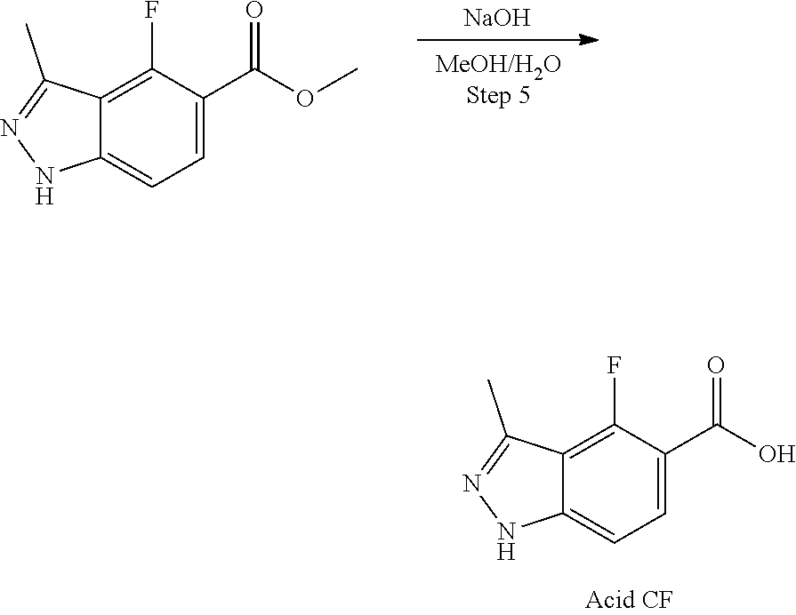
N1=C(C)C2=C(F)C(C(=O)OC)=CC=C2N1.[NaOH].N1=C(C)C2=C(F)C(C(=O)O)=CC=C2N1
